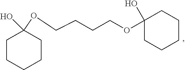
O(CCCCOC1(O)CCCCC1)C1(O)CCCCC1
